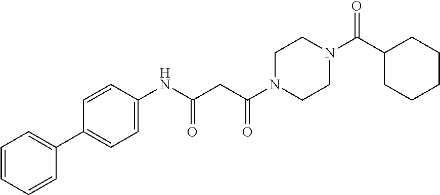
C1=CC=CC(C2=CC=C(NC(CC(N3CCN(C(C4CCCCC4)=O)CC3)=O)=O)C=C2)=C1
